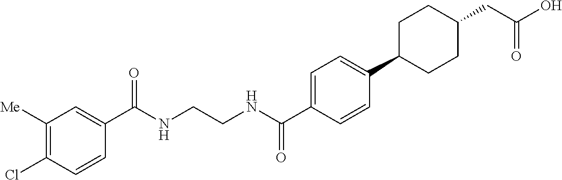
C1(C(NCCNC(C2=CC=C(C3CCC(CC(O)=O)CC3)C=C2)=O)=O)=CC([Me])=C(Cl)C=C1
